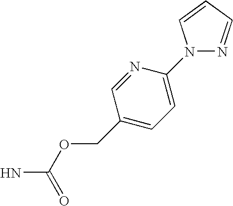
C1(COC(N)=O)=CC=C(N2N=CC=C2)N=C1
